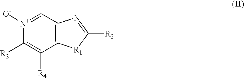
C1([R3])=C([R4])C2=C(C=[N+]1[O-])N=C([R2])[R1]2
